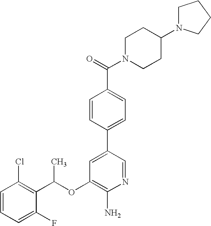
C1(OC(C2=C(Cl)C=CC=C2F)C)=C(N)N=CC(C2=CC=C(C(=O)N3CCC(N4CCCC4)CC3)C=C2)=C1
